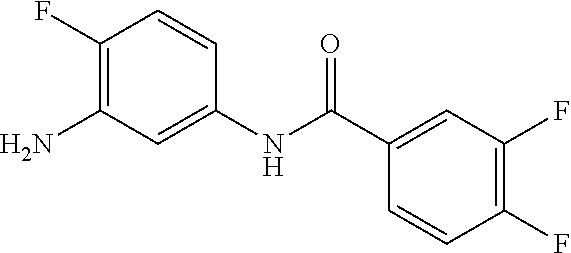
C1(F)=C(N)C=C(NC(C2=CC(F)=C(F)C=C2)=O)C=C1
